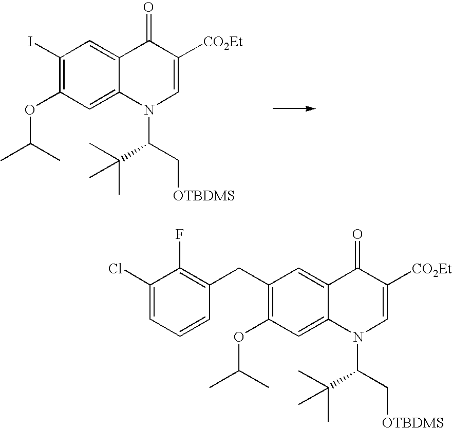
C1(I)=C(OC(C)C)C=C2C(=C1)C(=O)C([CO2Et])=CN2C(C[OTBDMS])C(C)(C)C.C1(CC2=C(F)C(Cl)=CC=C2)=C(OC(C)C)C=C2C(=C1)C(=O)C([CO2Et])=CN2C(C[OTBDMS])C(C)(C)C
